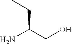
C(C(CO)N)C
